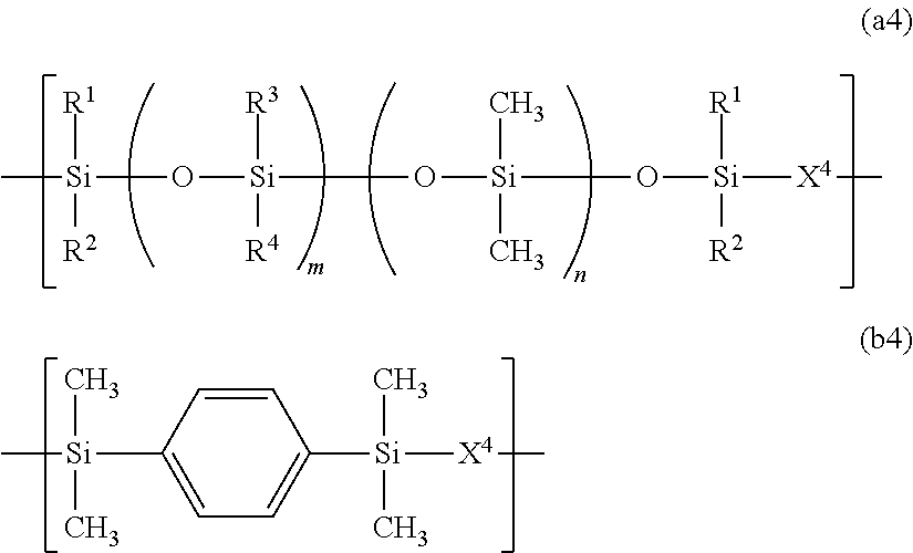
C[Si]([R1])([R2])O[Si]([R4])([R3])O[Si](C)(C)O[Si]([R1])([R2])[X4]C.C[Si](C)(C)C1=CC=C([Si](C)(C)[X4]C)C=C1
